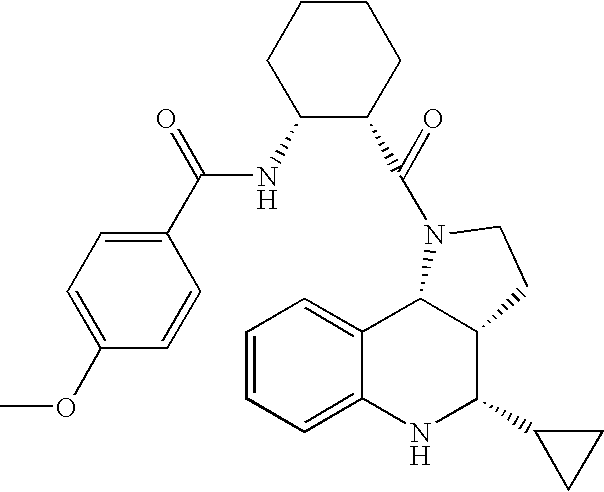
C12=CC=CC=C1NC(C1CC1)C1C2N(C(=O)C2CCCCC2NC(C2=CC=C(OC)C=C2)=O)CC1
